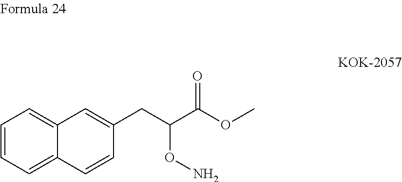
C1(CC(C(OC)=O)ON)=CC2=CC=CC=C2C=C1
